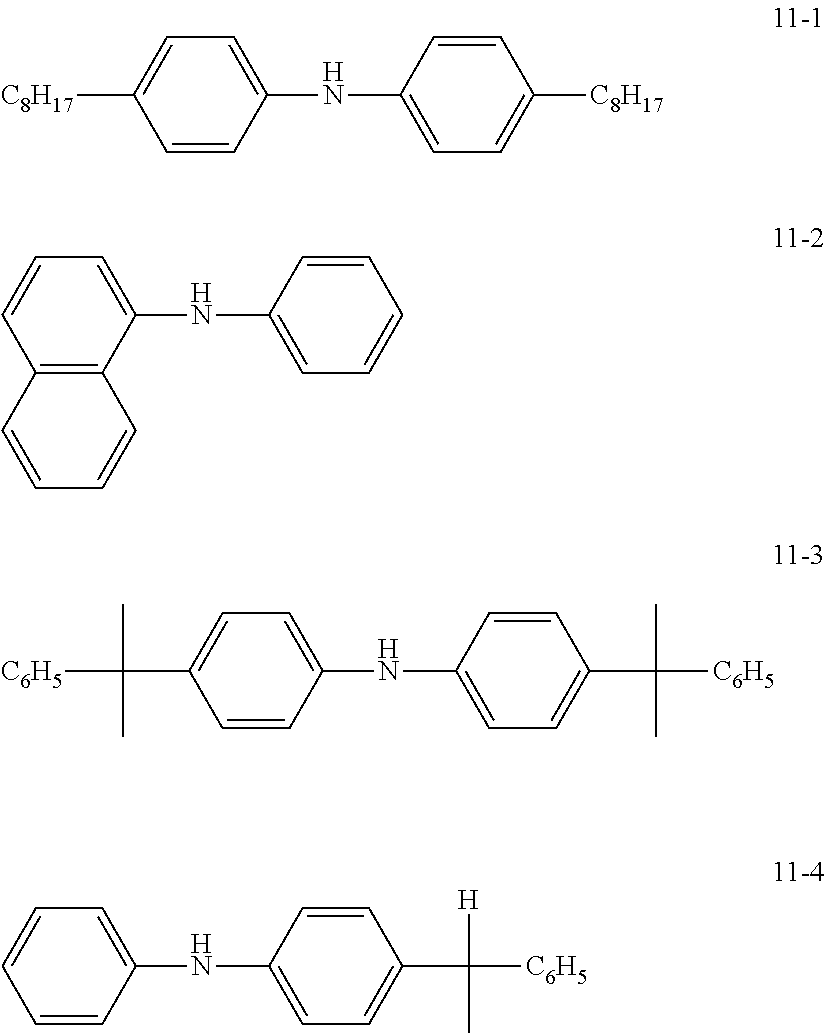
C1=CC(NC2=CC=C([C8H17])C=C2)=CC=C1[C8H17].C12=C(C(NC3=CC=CC=C3)=CC=C1)C=CC=C2.C1=CC(NC2=CC=C(C(C)(C)[C6H5])C=C2)=CC=C1C(C)(C)[C6H5].C1=CC(NC2=CC=C(C([H])(C)[C6H5])C=C2)=CC=C1
